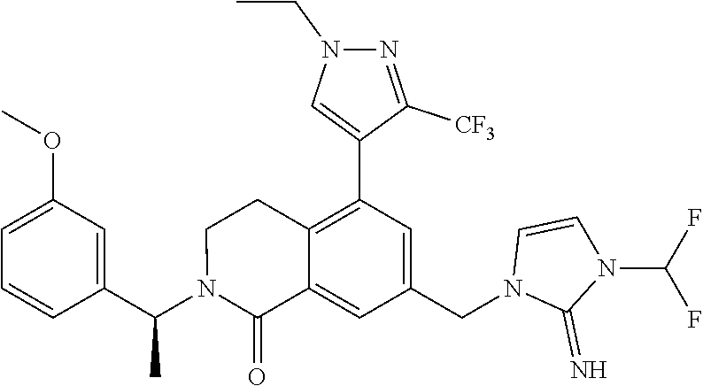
C1=CC(C(N2C(=O)C3=CC(CN4C(=N)N(C(F)F)C=C4)=CC(C4=CN(CC)N=C4[CF3])=C3CC2)C)=CC(OC)=C1
